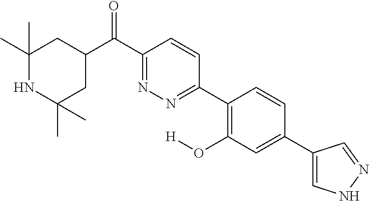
C1(C)(C)NC(C)(C)CC(C(C2=NN=C(C3=C(O[H])C=C(C4=CNN=C4)C=C3)C=C2)=O)C1
